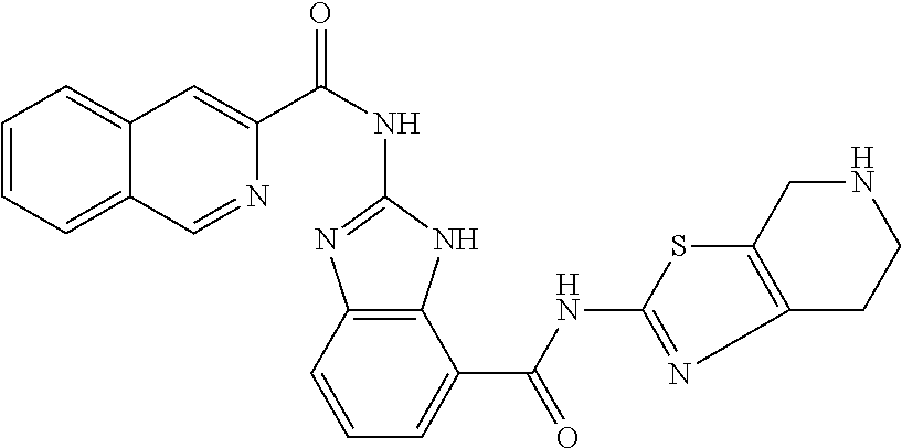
C1(NC(C2=CC3=CC=CC=C3C=N2)=O)=NC2=C(N1)C(C(NC1=NC3=C(S1)CNCC3)=O)=CC=C2
